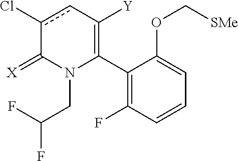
C1(C2=C([Y])cc(Cl)C(=[X])N2CC(F)F)=C(F)C=CC=C1OC[SMe]
